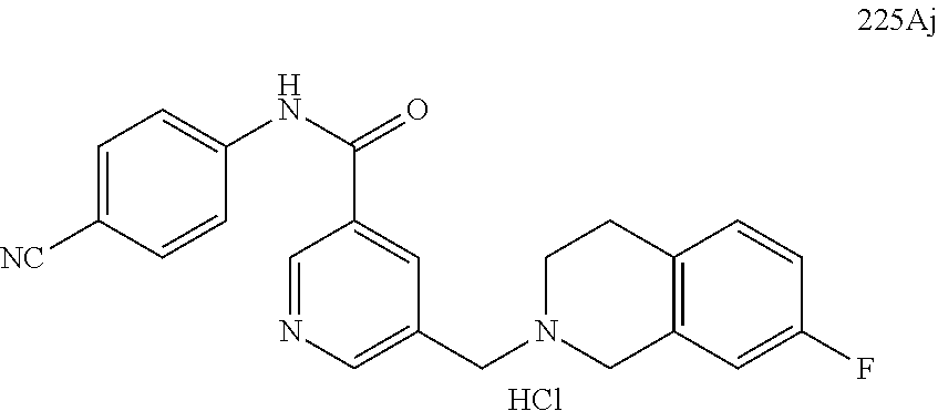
C1=C([NC])C=CC(NC(C2=CC(CN3CCC4=C(C3)C=C(F)C=C4)=CN=C2)=O)=C1.Cl
